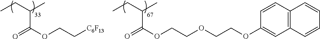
CCC(C)C(=O)OCC[C6F13].CCC(C)C(=O)OCCOCCOC1=CC2=C(C=C1)C=CC=C2
